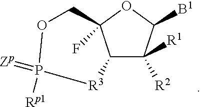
C12C([R1])([R2])C([B1])OC1(F)COP(=[Zp])([Rp1])[R3]2
